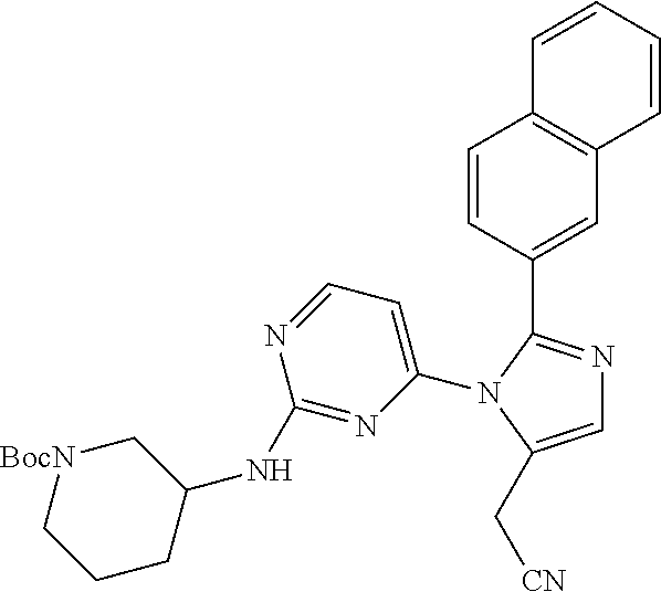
C1[BocN]CCCC1NC1=NC(N2C(C3=CC4=C(C=C3)C=CC=C4)=NC=C2C[CN])=CC=N1
